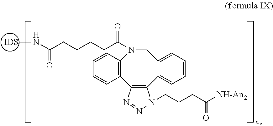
C12=C(C3=C(C4=CC=CC=C4CN1C(CCCCC(NC)=O)=O)N(CCCC([NH-An2])=O)N=N3)C=CC=C2.[IDS]
